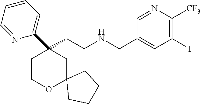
C(CNCC1=CC(I)=C([CF3])N=C1)C1(C2=CC=CC=N2)CCOC2(C1)CCCC2
